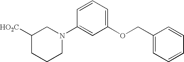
C1([HO2C])CCCN(C2=CC(OCC3=CC=CC=C3)=CC=C2)C1
